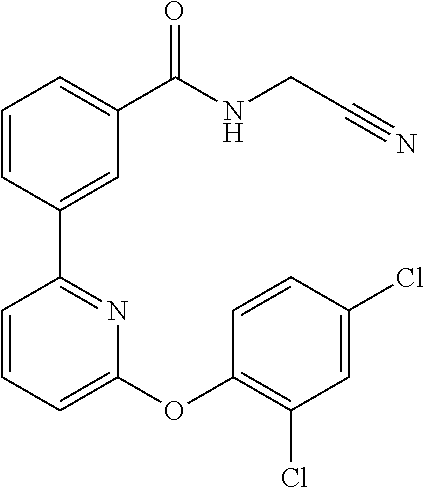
C1=CC(C2=NC(OC3=C(Cl)C=C(Cl)C=C3)=CC=C2)=CC(C(NCC#N)=O)=C1
